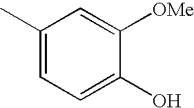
C1(C)=CC=C(O)C([OMe])=C1
